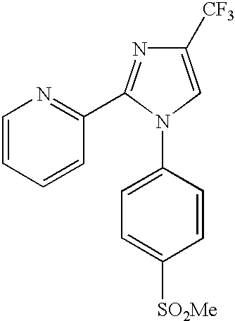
N1(C2=CC=C([SO2Me])C=C2)C=C([CF3])N=C1C1=NC=CC=C1
